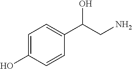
C1=C(O)C=CC(C(CN)O)=C1
